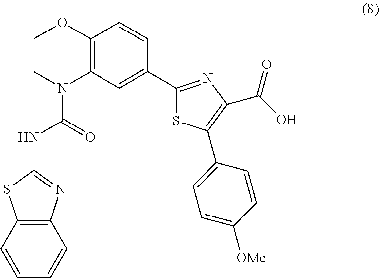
C1CN(C(=O)NC2=NC3=C(S2)C=CC=C3)C2=C(O1)C=CC(C1=NC(C(O)=O)=C(C3=CC=C([OMe])C=C3)S1)=C2
